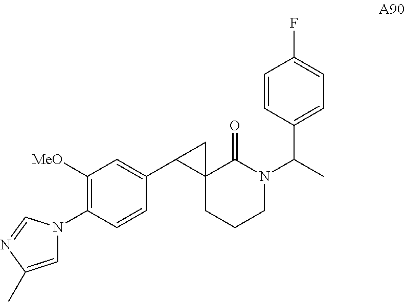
C1([MeO])=C(N2C=C(C)N=C2)C=CC(C2C3(C2)CCCN(C(C)C2=CC=C(F)C=C2)C3=O)=C1
